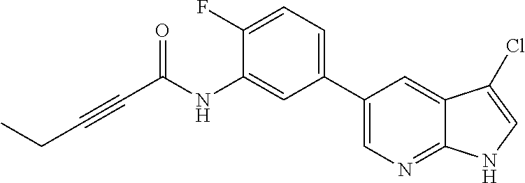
C(#CC(NC1=CC(C2=CN=C3C(=C2)C(Cl)=CN3)=CC=C1F)=O)CC
